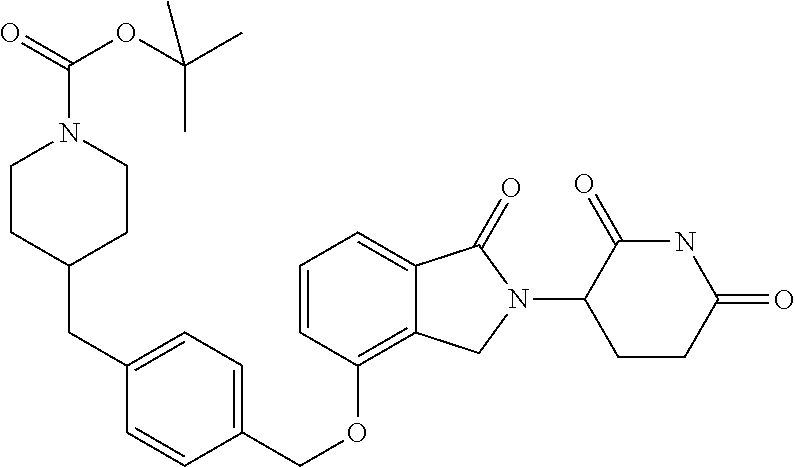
C(C1=CC=C(COC2=C3C(=CC=C2)C(=O)N(C2CCC(=O)NC2=O)C3)C=C1)C1CCN(C(OC(C)(C)C)=O)CC1
